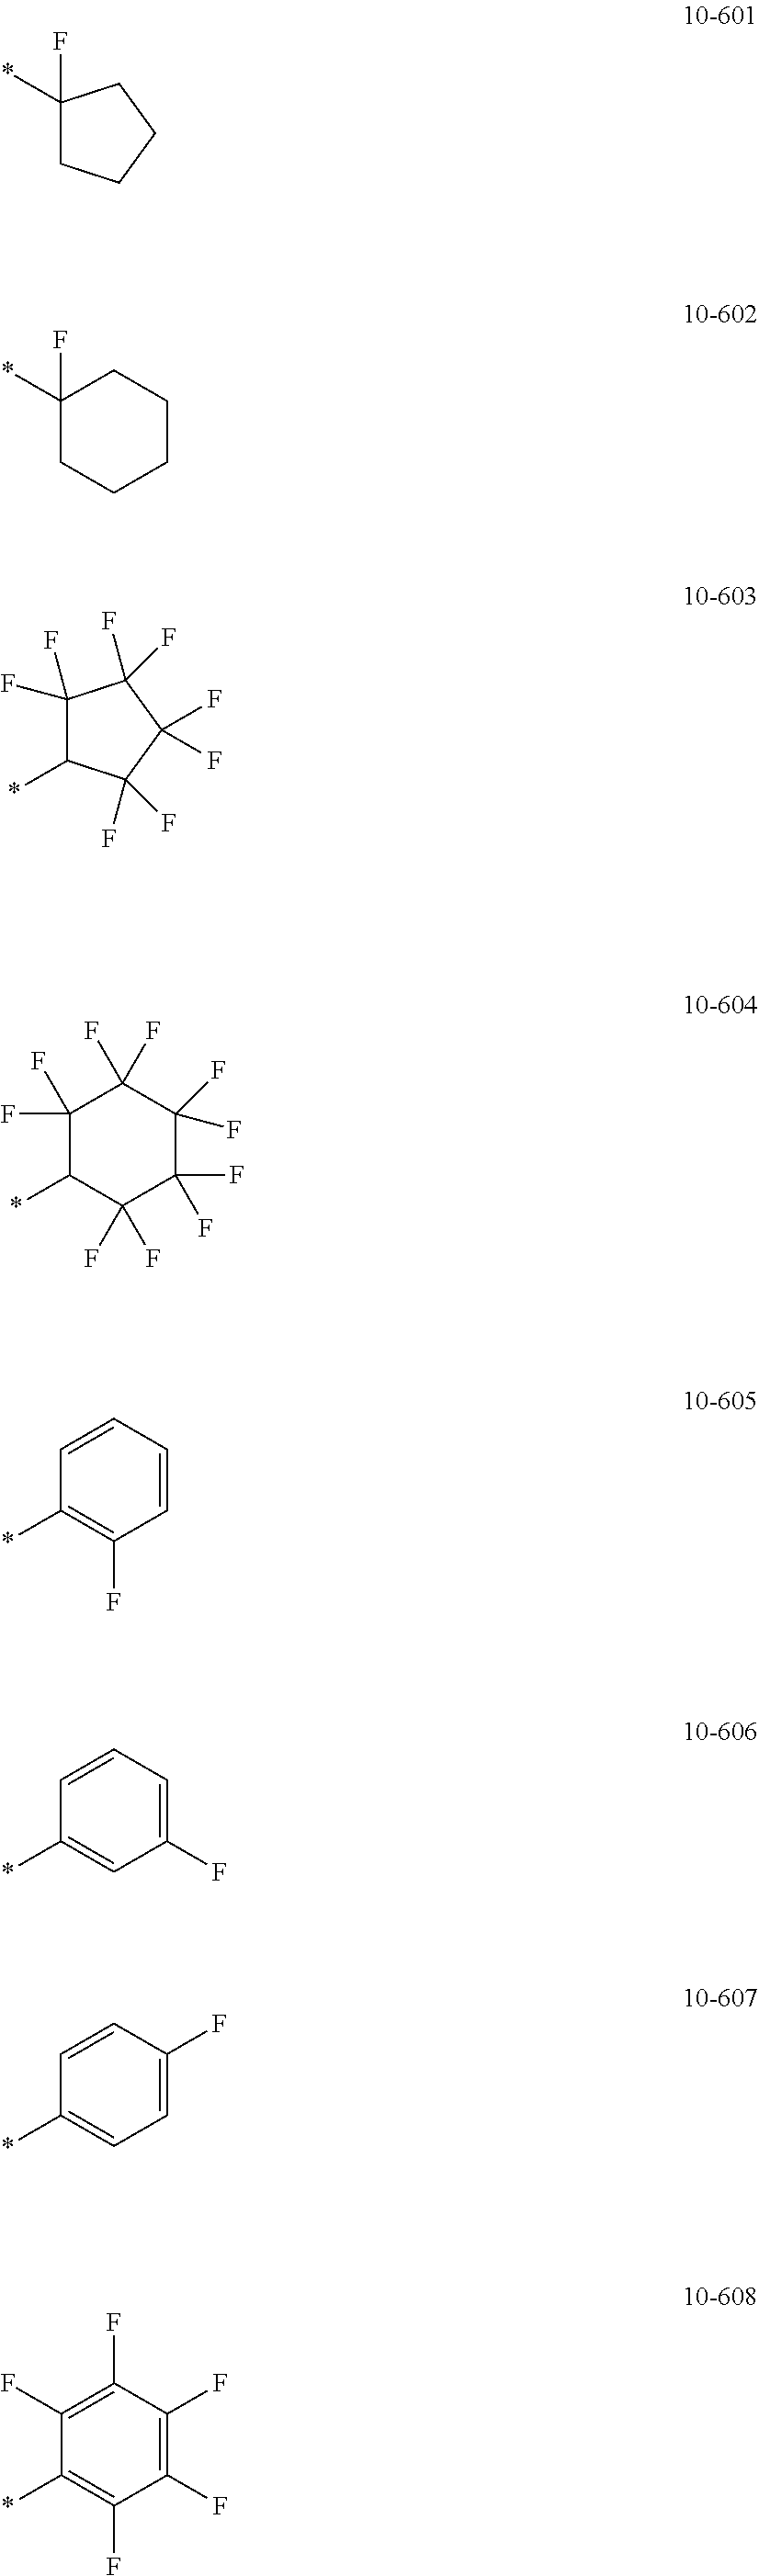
C1(F)(*)CCCC1.C1(F)(*)CCCCC1.C1(F)(F)C(*)C(F)(F)C(F)(F)C1(F)F.C1(F)(F)C(*)C(F)(F)C(F)(F)C(F)(F)C1(F)F.C1=CC=CC(F)=C1*.C1=CC=C(F)C=C1*.C1=CC(F)=CC=C1*.C1(F)=C(F)C(F)=C(F)C(F)=C1*
